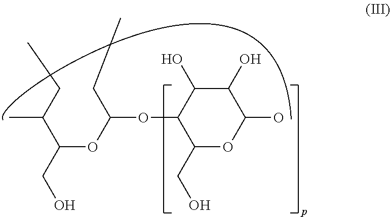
C(C(OC(C(CC)C)CO)OC1C(CO)OC(O)C(O)C1O)C
